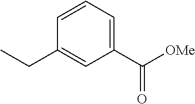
C1(C([OMe])=O)=CC=CC(CC)=C1
